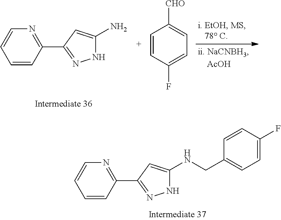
C1=CC(C2=NNC(NCC3=CC=C(F)C=C3)=C2)=NC=C1.C1=CC(C2=NNC(N)=C2)=NC=C1.C1=CC(F)=CC=C1[CHO]
